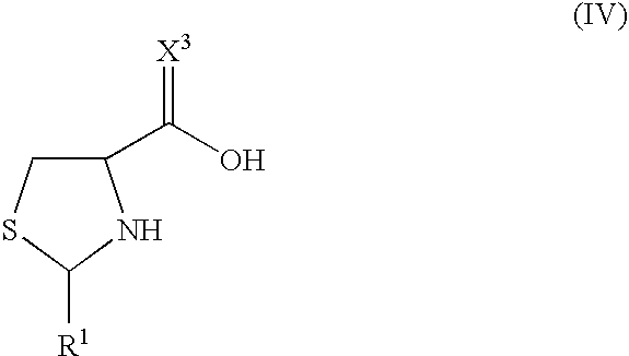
C1(C(O)=[X3])CSC([R1])N1
